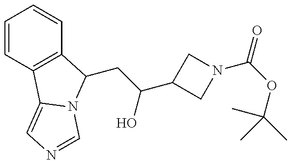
C1=CC2=C(C=C1)C(CC(C1CN(C(=O)OC(C)(C)C)C1)O)N1C2=CN=C1
